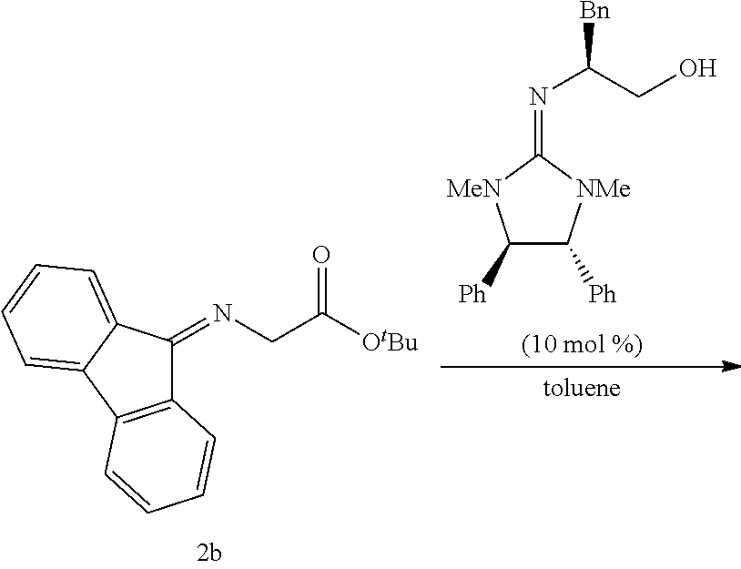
C1([Ph])C([Ph])[NMe]C(=NC(CO)[Bn])[MeN]1.C12=C(C3=CC=CC=C3C1=NCC(=O)[OtBu])C=CC=C2
